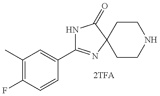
C1(C2=NC3(C(=O)N2)CCNCC3)=CC(C)=C(F)C=C1
